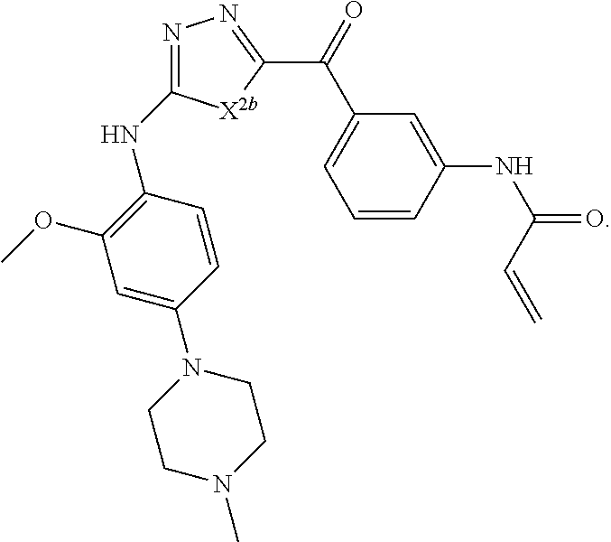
N(C1=C(OC)C=C(N2CCN(C)CC2)C=C1)C1=NN=C(C(=O)C2=CC=CC(NC(=O)C=C)=C2)[X2b]1
